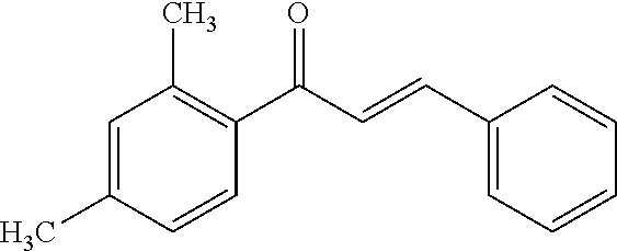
C1=C(C)C=CC(C(C=CC2=CC=CC=C2)=O)=C1C
